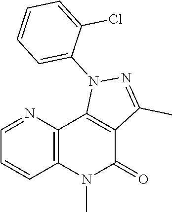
C1=CC2=C(N=C1)C1=C(C(=O)N2C)C(C)=NN1C1=CC=CC=C1Cl
